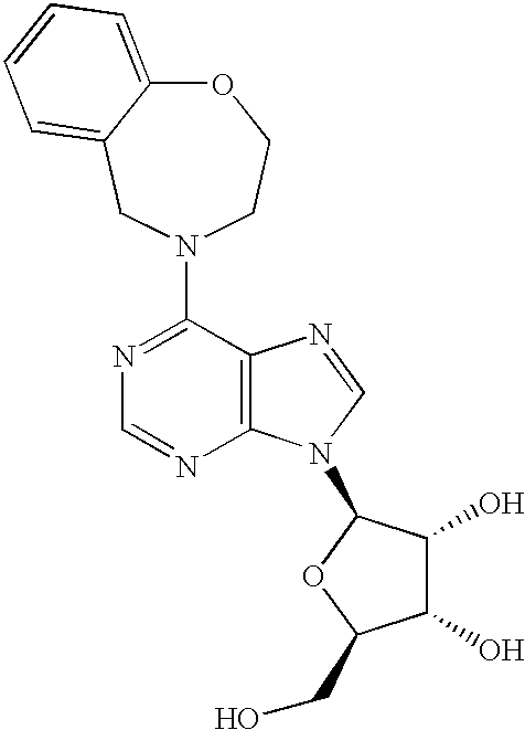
C1(N2CC3=CC=CC=C3OCC2)=NC=NC2=C1N=CN2C1C(O)C(O)C(CO)O1
